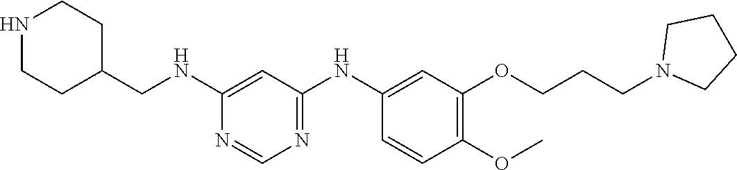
C1(NCC2CCNCC2)=CC(NC2=CC(OCCCN3CCCC3)=C(OC)C=C2)=NC=N1
